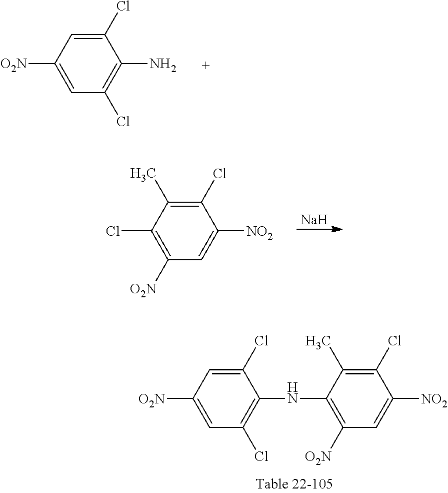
[Na].C1(Cl)=C(C)C(Cl)=C([O2N])C=C1[NO2].C1=C([O2N])C=C(Cl)C(NC2=C([O2N])C=C([NO2])C(Cl)=C2C)=C1Cl.C1(Cl)=CC([O2N])=CC(Cl)=C1N
